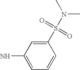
C1(S(N(C)C)(=O)=O)=CC(N)=CC=C1
